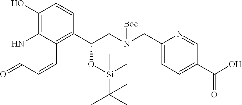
C1(O)=C2C(=C(C(CN(CC3=CC=C(C(O)=O)C=N3)[Boc])O[Si](C)(C(C)(C)C)C)C=C1)C=CC(=O)N2
